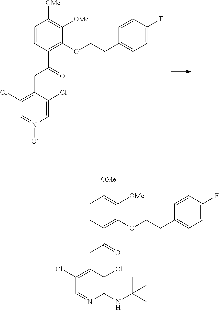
C1=CC(C(=O)CC2=C(Cl)C=NC(NC(C)(C)C)=C2Cl)=C(OCCC2=CC=C(F)C=C2)C([OMe])=C1[OMe].C1=CC(C(=O)CC2=C(Cl)C=[N+]([O-])C=C2Cl)=C(OCCC2=CC=C(F)C=C2)C([OMe])=C1[OMe]
